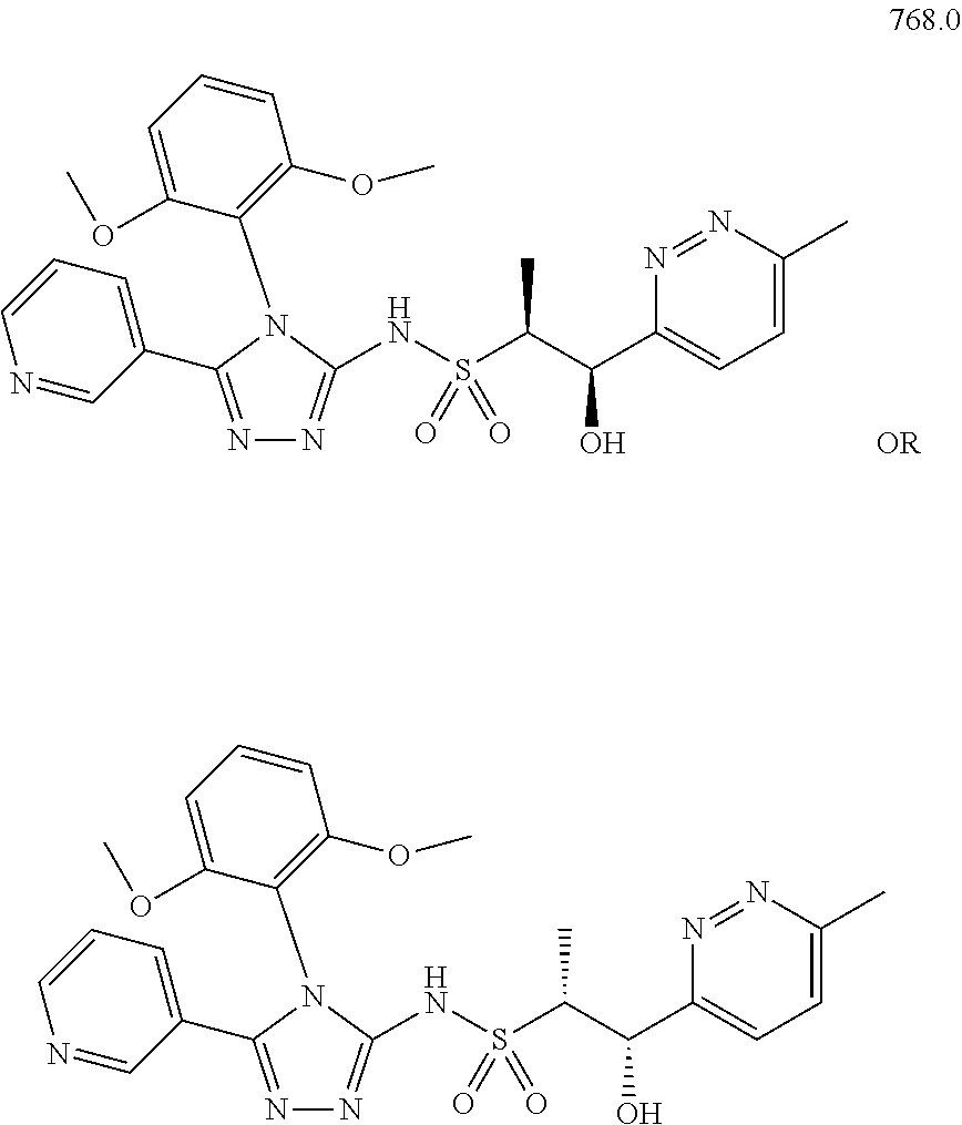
N1=C(C2=CC=CN=C2)N(C2=C(OC)C=CC=C2OC)C(NS(C(C(C2=CC=C(C)N=N2)O)C)(=O)=O)=N1.[OR].N1=C(C2=CC=CN=C2)N(C2=C(OC)C=CC=C2OC)C(NS(C(C(C2=CC=C(C)N=N2)O)C)(=O)=O)=N1
